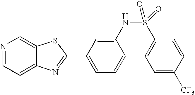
N1=CC=C2C(=C1)SC(C1=CC=CC(NS(=O)(C3=CC=C([CF3])C=C3)=O)=C1)=N2
